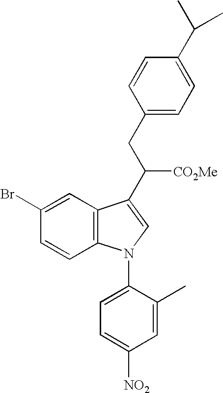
C1=CC2=C(C=C1Br)C(C([CO2Me])CC1=CC=C(C(C)C)C=C1)=CN2C1=CC=C([NO2])C=C1C
